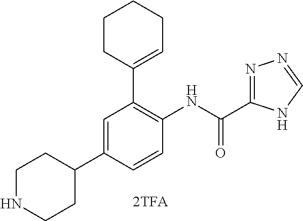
C1NCCC(C2=CC(C3=CCCCC3)=C(NC(=O)C3=NN=CN3)C=C2)C1
